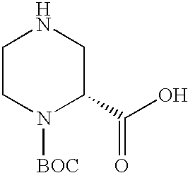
C1CN([BOC])C(C(O)=O)CN1
